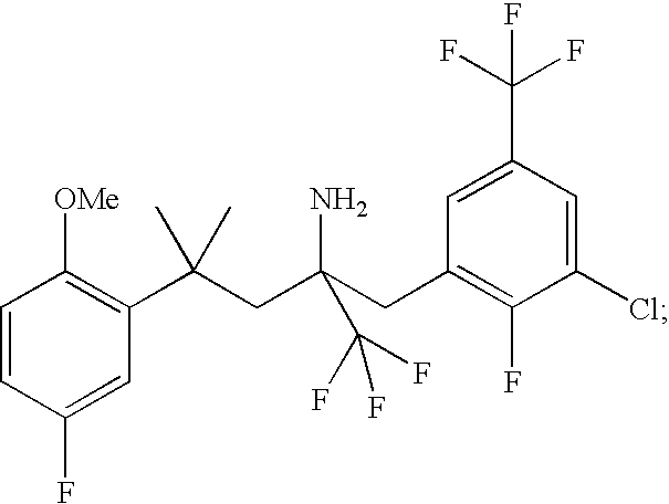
C1=CC(F)=CC(C(CC(CC2=C(F)C(Cl)=CC(C(F)(F)F)=C2)(N)C(F)(F)F)(C)C)=C1[OMe]
